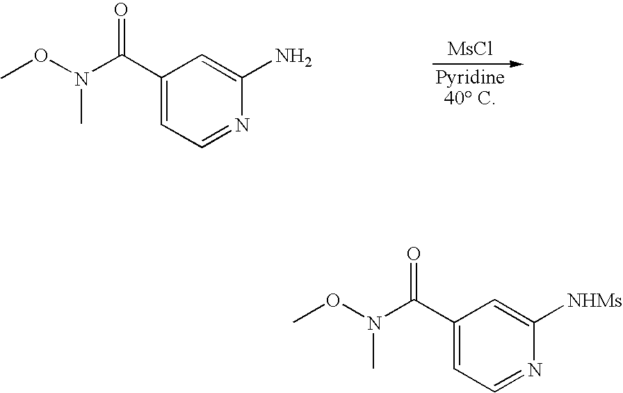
[Pyridine40 C].[MsCl].C1(C(N(OC)C)=O)=CC=NC(N)=C1.C1(C(N(OC)C)=O)=CC=NC([NHMs])=C1
